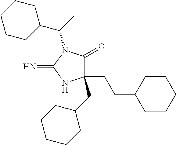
C1(CCC2CCCCC2)(CC2CCCCC2)C(=O)N(C(C)C2CCCCC2)C(=N)N1
